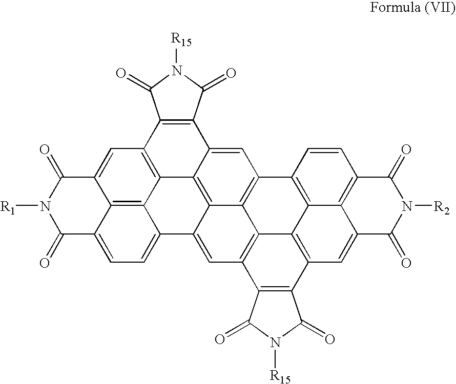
C12=C3C4=C5C=C1C(=O)N([R1])C(=O)C2=CC=C3C1=CC2=C3C6=C(C=C(C4=C16)C1=C5C(=O)N([R15])C1=O)C1=C4C3=C(C=C3C4=C(C=C1)C(=O)N([R2])C3=O)C1=C2C(=O)N([R15])C1=O
